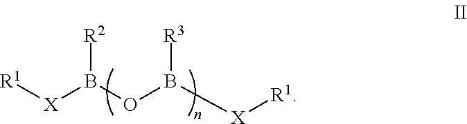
[R1][X]B(OB([X][R1])[R3])[R2]
